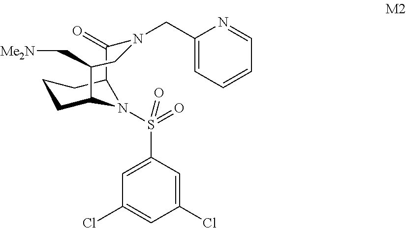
C1CC2N(S(C3=CC(Cl)=CC(Cl)=C3)(=O)=O)C(C1)C(=O)N(CC1=CC=CC=N1)CC2C[Me2N]
